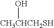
[CH3CHCH2SH]O
